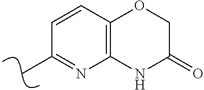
CC1=NC2=C(C=C1)OCC(=O)N2
